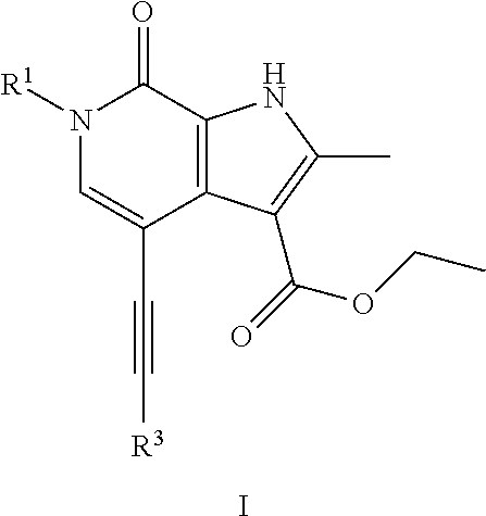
N1([R1])C=C(C#C[R3])C2=C(C1=O)NC(C)=C2C(=O)OCC.I
